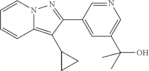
C1=CN2C(=C(C3CC3)C(C3=CC(C(C)(O)C)=CN=C3)=N2)C=C1
